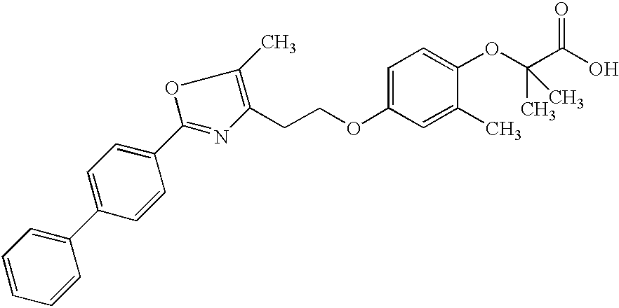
C1(CCOC2=CC=C(OC(C(O)=O)(C)C)C(C)=C2)=C(C)OC(C2=CC=C(C3=CC=CC=C3)C=C2)=N1
